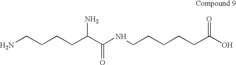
NC(C(NCCCCCC(O)=O)=O)CCCCN
